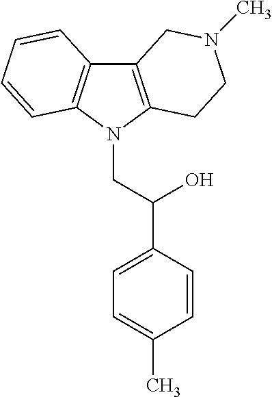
C12=C(N(CC(C3=CC=C(C)C=C3)O)C3=C1C=CC=C3)CCN(C)C2
